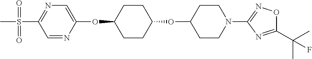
C1=NC(OC2CCC(OC3CCN(C4=NOC(C(C)(C)F)=N4)CC3)CC2)=CN=C1S(C)(=O)=O
